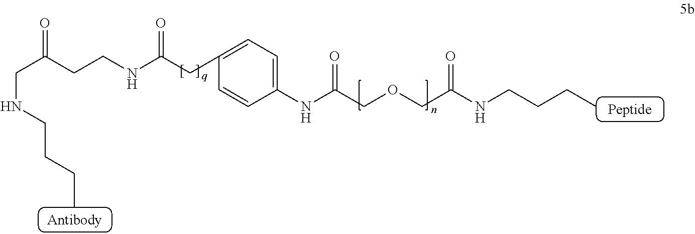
C(C(CCNC(CC1=CC=C(NC(COCC(NCCCC)=O)=O)C=C1)=O)=O)NCCCC
